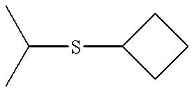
C(SC1CCC1)(C)C
